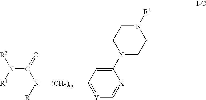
[Y]1=C([(CH2)m]N([R])C(=O)N([R3])[R4])C=C(N2CCN([R1])CC2)[X]=C1
